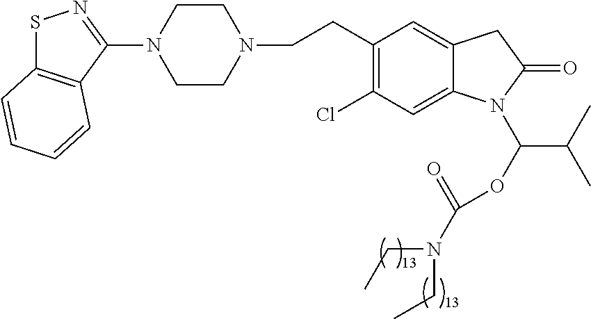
C1CN(CCC2=C(Cl)C=C3C(=C2)CC(=O)N3C(OC(N(CC)CC)=O)C(C)C)CCN1C1=NSC2=C1C=CC=C2
